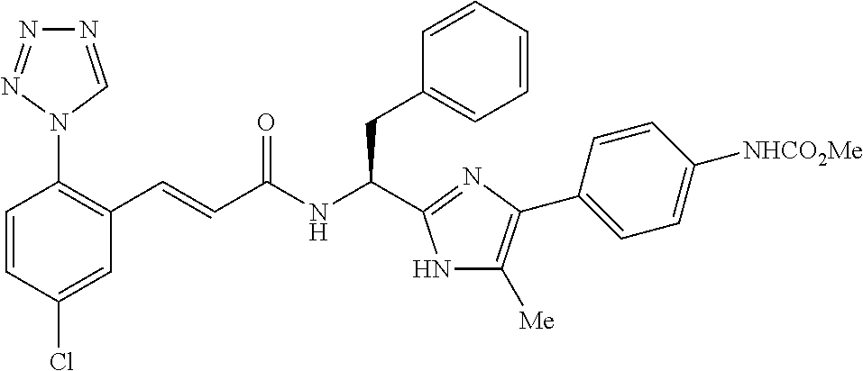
C1(Cl)=CC(C=CC(NC(CC2=CC=CC=C2)C2=NC(C3=CC=C([NHCO2Me])C=C3)=C([Me])N2)=O)=C(N2C=NN=N2)C=C1
